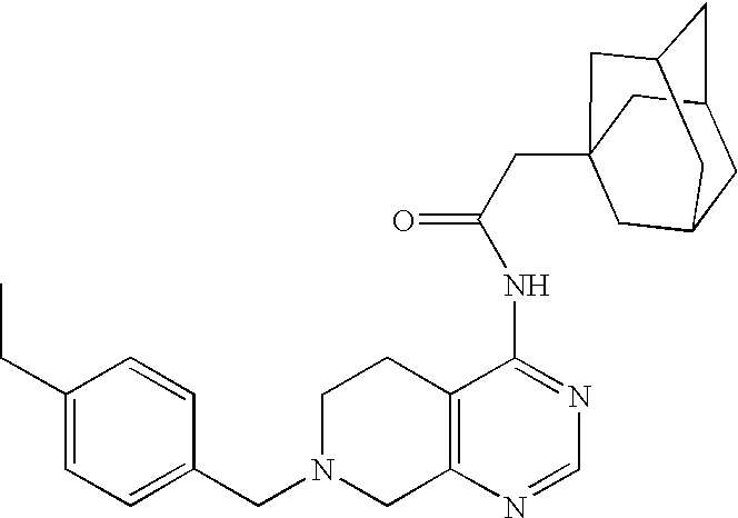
C1N(CC2=CC=C(CC)C=C2)CC2=C(C1)C(NC(=O)CC13CC4CC(CC(C1)C4)C3)=NC=N2
